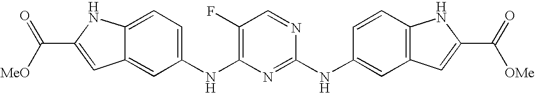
C([MeO])(=O)C1=CC2=CC(NC3=C(F)C=NC(NC4=CC5=C(C=C4)NC(C(=O)[OMe])=C5)=N3)=CC=C2N1
